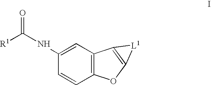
C12=C(C=C(NC(=O)[R1])C=C1)C1=C(O2)[L1]1
